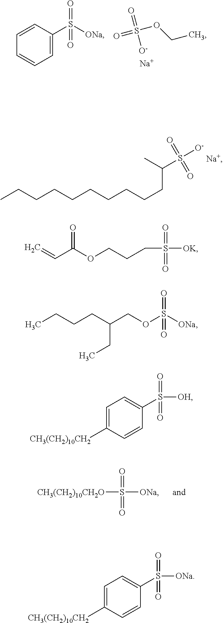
C1=CC(S([ONa])(=O)=O)=CC=C1.S(OCC)(=O)(=O)[O-].[Na].CCCCCCCCCCC(S([O-])(=O)=O)C.[CH3(CH2)10CH2O]S([ONa])(=O)=O.C=CC(OCCCS([OK])(=O)=O)=O.CCCCC(COS([ONa])(=O)=O)CC.C1(S([OH])(=O)=O)=CC=C([CH3(CH2)10CH2])C=C1.C1(S([ONa])(=O)=O)=CC=C([CH3(CH2)10CH2])C=C1
